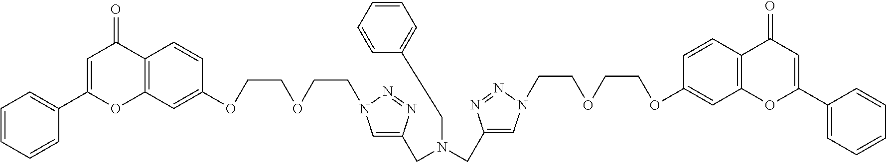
C1=C(C2=CC=CC=C2)OC2=C(C1=O)C=CC(OCCOCCN1C=C(CN(CC3=CN(CCOCCOC4=CC5=C(C=C4)C(=O)C=C(C4=CC=CC=C4)O5)N=N3)CC3=CC=CC=C3)N=N1)=C2
